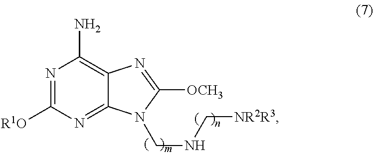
N1=C([R1O])N=C2C(=C1N)N=C([OCH3])N2CNC[NR2R3]
